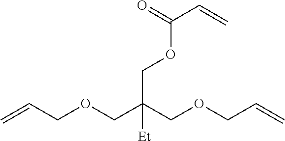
C=CCOCC(COCC=C)(COC(=O)C=C)[Et]
